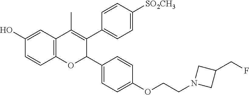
C12=C(C=C(O)C=C1)C(C)=C(C1=CC=C([SO2CH3])C=C1)C(C1=CC=C(OCCN3CC(CF)C3)C=C1)O2
